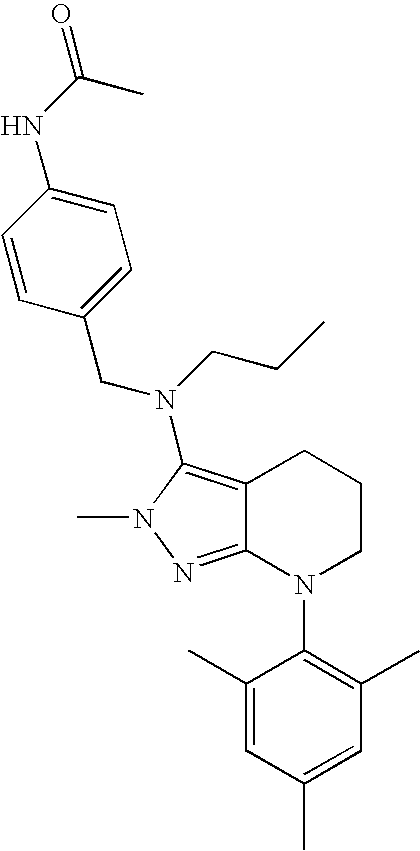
C12=C(N(CCC)CC3=CC=C(NC(=O)C)C=C3)N(C)N=C1N(C1=C(C)C=C(C)C=C1C)CCC2
